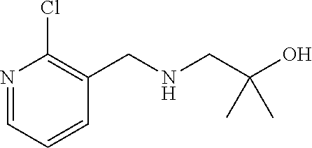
N1=CC=CC(CNCC(O)(C)C)=C1Cl
